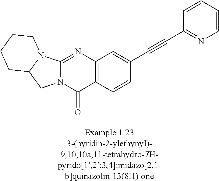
N12C(=NC3=C(C1=O)C=CC(C#CC1=NC=CC=C1)=C3)N1C(C2)CCCC1
